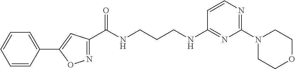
C1=CC(C2=CC(C(NCCCNC3=NC(N4CCOCC4)=NC=C3)=O)=NO2)=CC=C1
